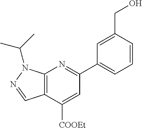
C12=C(C([COOEt])=CC(C3=CC=CC(CO)=C3)=N1)C=NN2C(C)C
